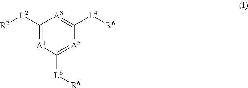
C1([L2][R2])=[A1]C([L6][R6])=[A5]C([L4][R6])=[A3]1
